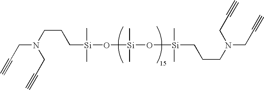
C(CC[Si](O[Si](O[Si](CCCN(CC#C)CC#C)(C)C)(C)C)(C)C)N(CC#C)CC#C
